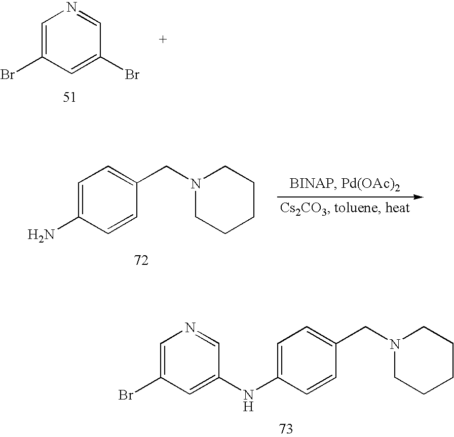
C1=C(Br)C=C(Br)C=N1.C1=C(N)C=CC(CN2CCCCC2)=C1.C1=C(Br)C=C(NC2=CC=C(CN3CCCCC3)C=C2)C=N1
